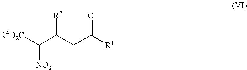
C(C(CC([R1])=O)[R2])([R4O2C])[NO2]
